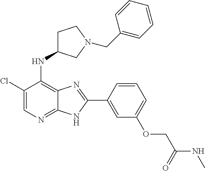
C1(Cl)=CN=C2C(=C1NC1CCN(CC3=CC=CC=C3)C1)N=C(C1=CC(OCC(NC)=O)=CC=C1)N2
